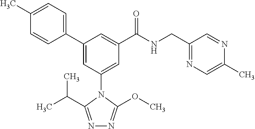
C1(C2=CC(N3C(OC)=NN=C3C(C)C)=CC(C(NCC3=NC=C(C)N=C3)=O)=C2)=CC=C(C)C=C1
